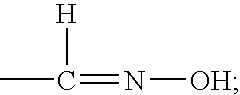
CC([H])=N[OH]
